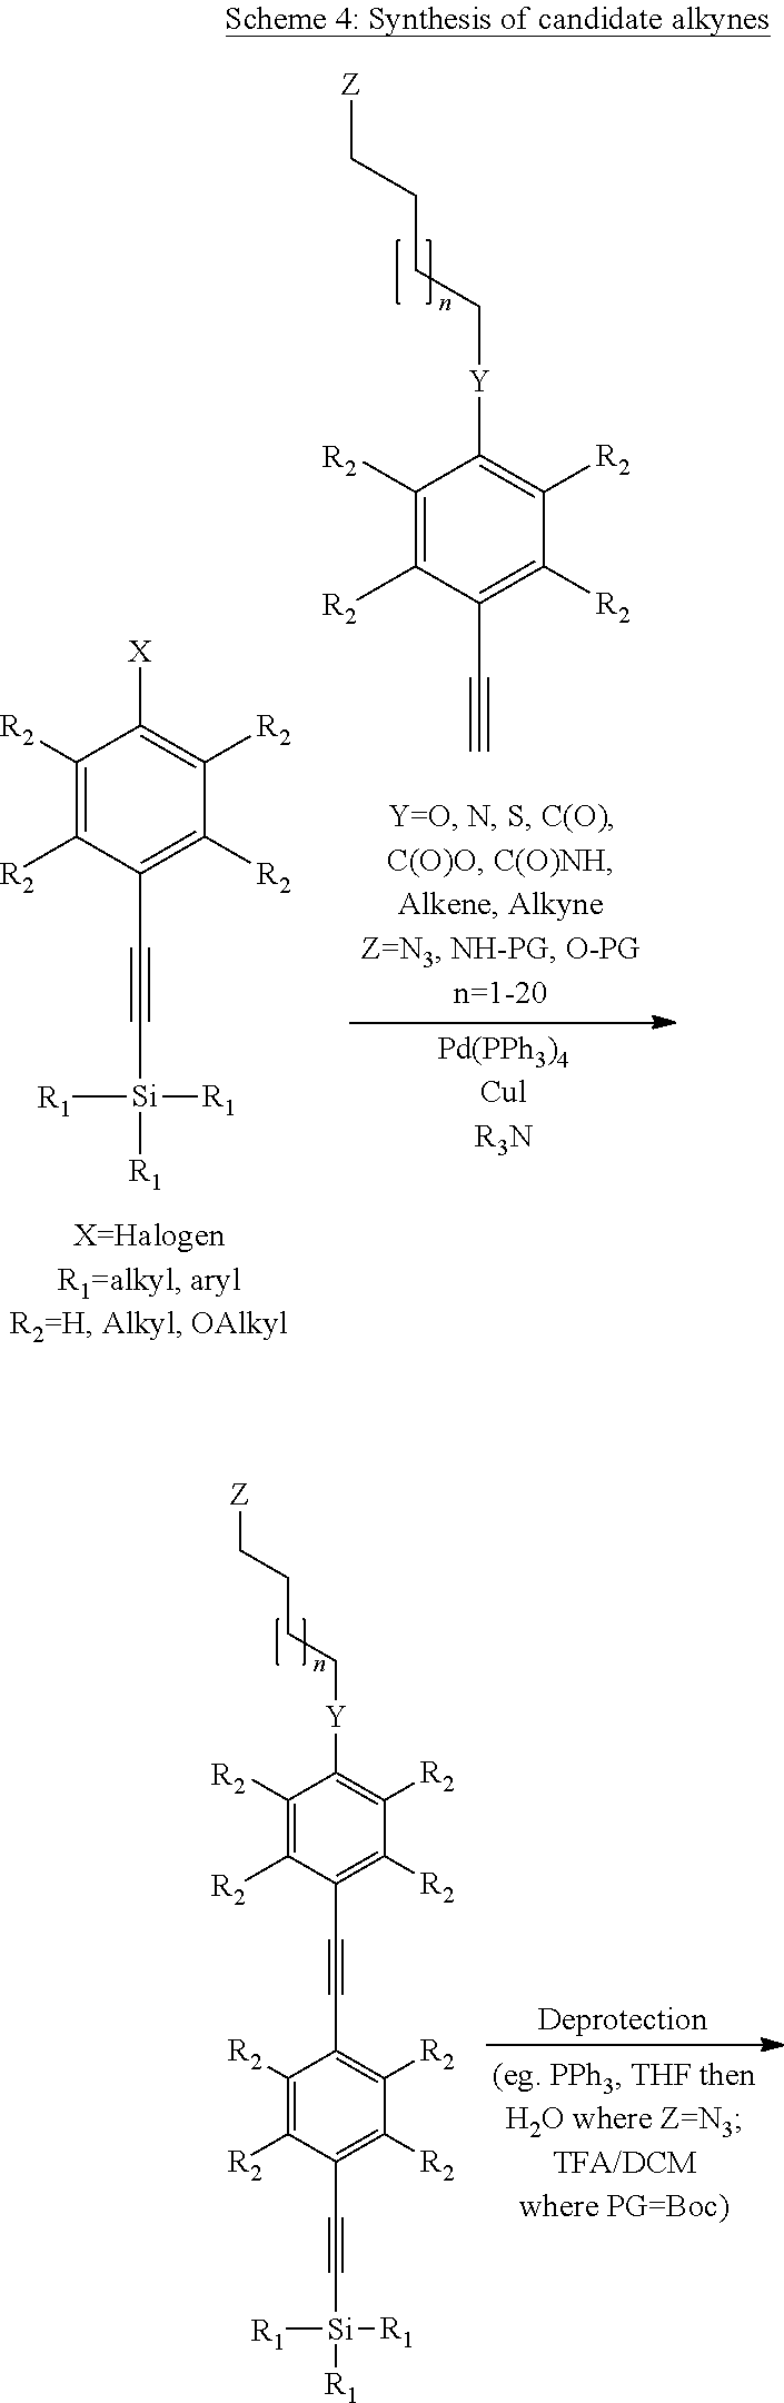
C1([R2])=C([R2])C(C#C[Si]([R1])([R1])[R1])=C([R2])C([R2])=C1[X].[Z]CCCC[Y]C1=C([R2])C([R2])=C(C#C)C([R2])=C1[R2].[Z]CCCC[Y]C1=C([R2])C([R2])=C(C#CC2=C([R2])C([R2])=C(C#C[Si]([R1])([R1])[R1])C([R2])=C2[R2])C([R2])=C1[R2]
